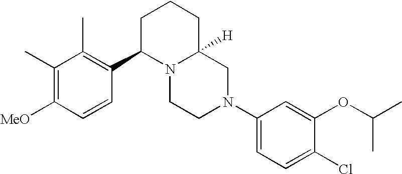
C1(C)=C([MeO])C=CC(C2N3C([H])(CCC2)CN(C2=CC=C(Cl)C(OC(C)C)=C2)CC3)=C1C
